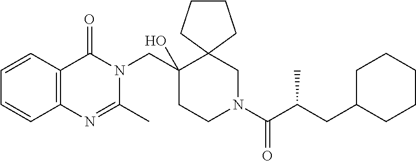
C1(CN2C(=O)C3=C(N=C2C)C=CC=C3)(O)CCN(C(C(CC2CCCCC2)C)=O)CC12CCCC2
